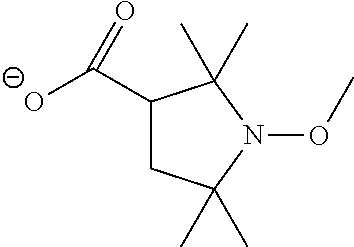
C1(C([O-])=O)CC(C)(C)N(OC)C1(C)C
